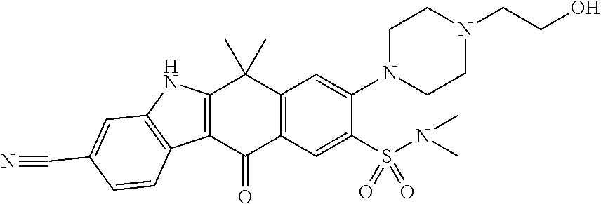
C1=C(N2CCN(CCO)CC2)C(S(N(C)C)(=O)=O)=CC2=C1C(C)(C)C1=C(C3=C(N1)C=C(C#N)C=C3)C2=O
